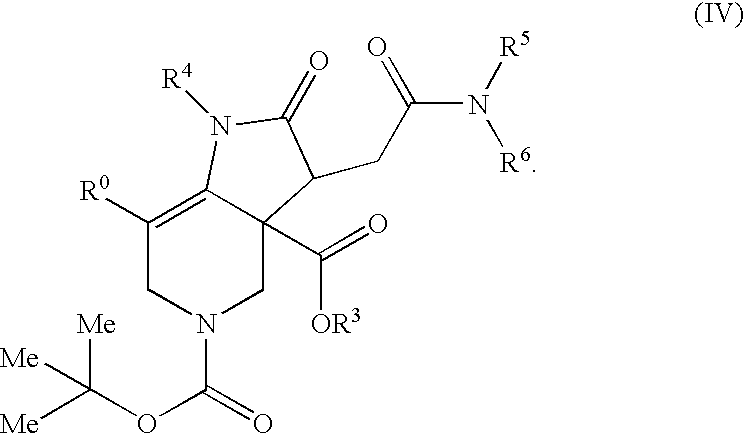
C1([R0])=C2C(C(=O)[OR3])(CN(C(OC([Me])([Me])[Me])=O)C1)C(CC(N([R5])[R6])=O)C(=O)N2[R4]
